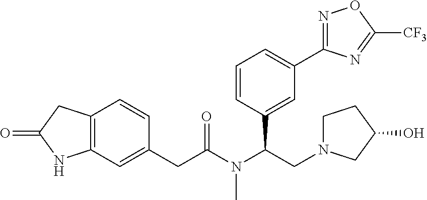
C12=C(C=C(CC(N(C(CN3CCC(O)C3)C3=CC(C4=NOC([CF3])=N4)=CC=C3)C)=O)C=C1)NC(=O)C2
